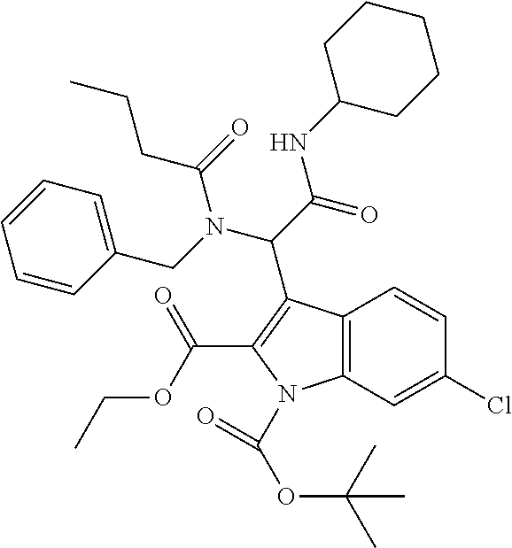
C1=CC=C(CN(C(C(=O)NC2CCCCC2)C2=C(C(OCC)=O)N(C(OC(C)(C)C)=O)C3=C2C=CC(Cl)=C3)C(=O)CCC)C=C1
